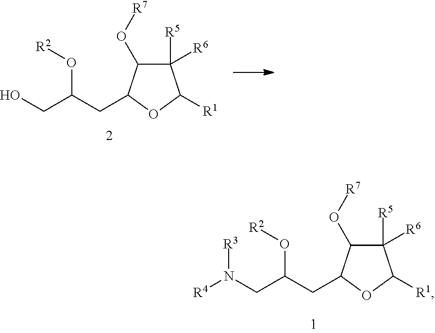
C1([R6])([R5])C(O[R7])C(CC(CO)O[R2])OC1[R1].C1([R6])([R5])C(O[R7])C(CC(CN([R4])[R3])O[R2])OC1[R1]
